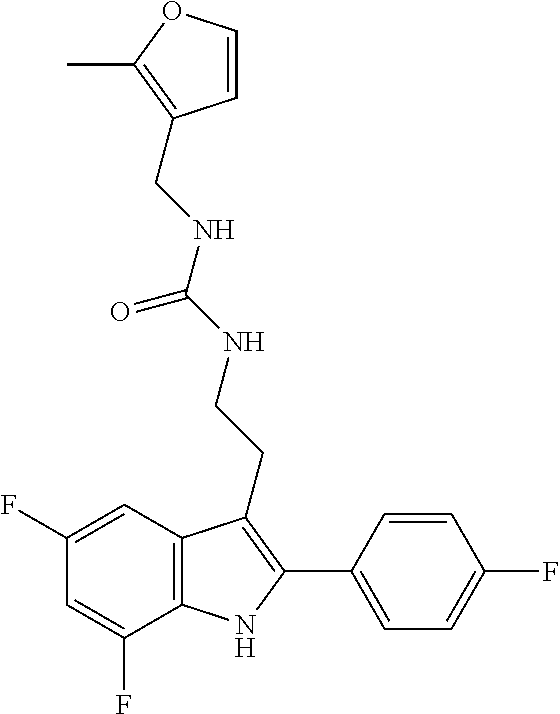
C1=C(F)C2=C(C=C1F)C(CCNC(NCC1=C(C)OC=C1)=O)=C(C1=CC=C(F)C=C1)N2
